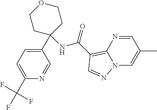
C1(C(F)(F)F)=CC=C(C2(NC(=O)C3=C4N(C=C(C)C=N4)N=C3)CCOCC2)C=N1
